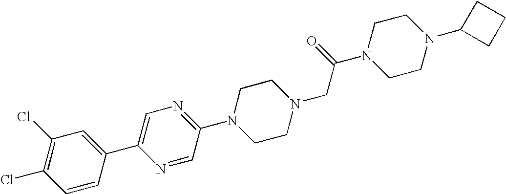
C1(Cl)=C(Cl)C=C(C2=CN=C(N3CCN(CC(N4CCN(C5CCC5)CC4)=O)CC3)C=N2)C=C1
